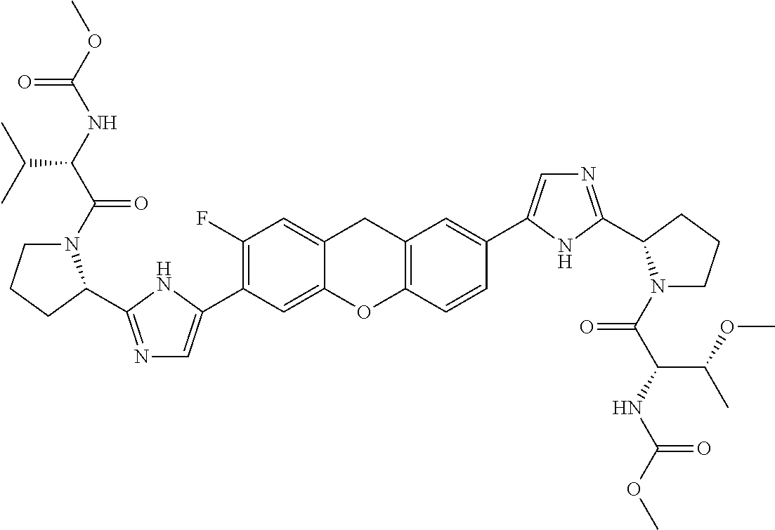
C1(F)=C(C2=CN=C(C3N(C(C(NC(OC)=O)C(C)C)=O)CCC3)N2)C=C2C(=C1)CC1=C(O2)C=CC(C2=CN=C(C3N(C(C(NC(OC)=O)C(OC)C)=O)CCC3)N2)=C1
